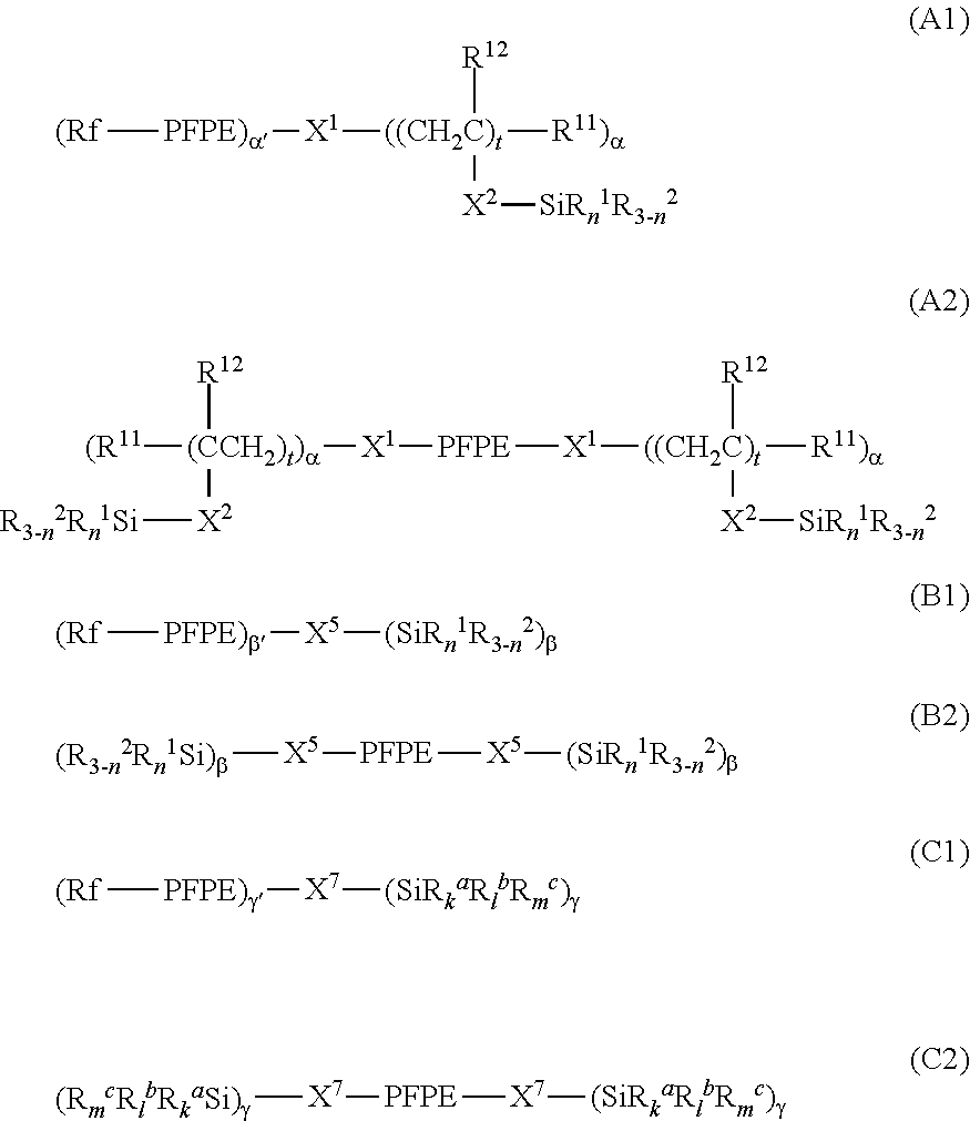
[PFPE)a]([(Rf])[X1][((CH2C)t]([R12])([X2][SiRn1R3-n2])[R11)a].[(CCH2)t)a]([(R11])([R12])([X2][R3-n2Rn1Si])[X1][PFPE][X1][((CH2C)t]([R11)a])([R12])[X2][SiRn1R3-n2].[PFPE)b]([(Rf])[X5][(SiRn1R3-n2)b].[X5]([(R3-n2Rn1Si)b])[PFPE][X5][(SiRn1R3-n2)b].[PFPE)g]([(Rf])[X7][(SiRkaRlbRmc)g].[X7]([(RmcRlbRkaSi)g])[PFPE][X7][(SiRkaRlbRmc)g]
